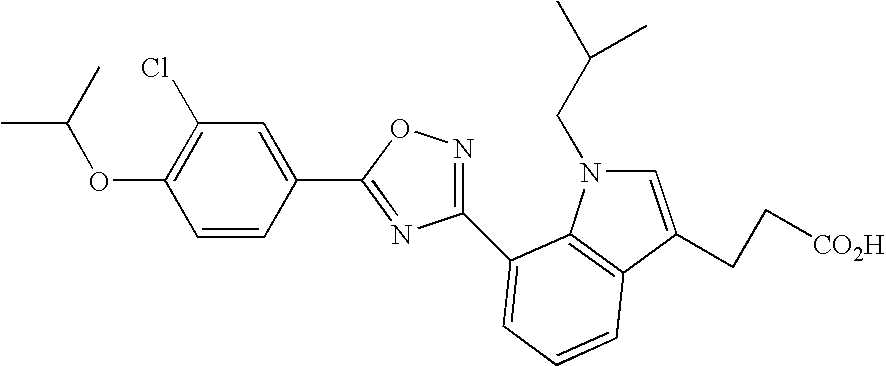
C1(OC(C)C)=C(Cl)C=C(C2=NC(C3=CC=CC4=C3N(CC(C)C)C=C4CC[CO2H])=NO2)C=C1
